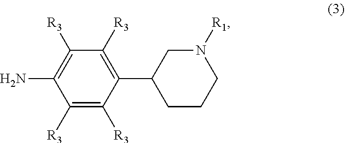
NC1=C([R3])C([R3])=C(C2CCCN([R1])C2)C([R3])=C1[R3]
